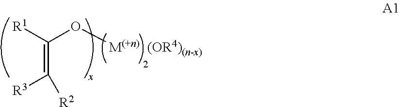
C(=C([R3])[R2])([R1])O[M(+n)   (OR4)(n-x)]
